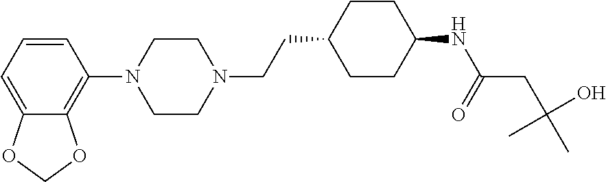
C1=CC=C2C(=C1N1CCN(CCC3CCC(NC(CC(C)(O)C)=O)CC3)CC1)OCO2
